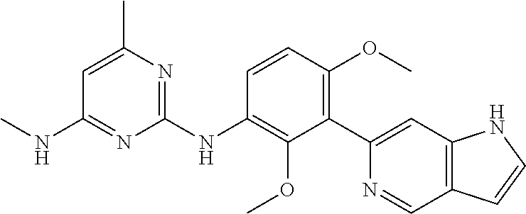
C1(C2=CC3=C(C=N2)C=CN3)=C(OC)C=CC(NC2=NC(C)=CC(NC)=N2)=C1OC
